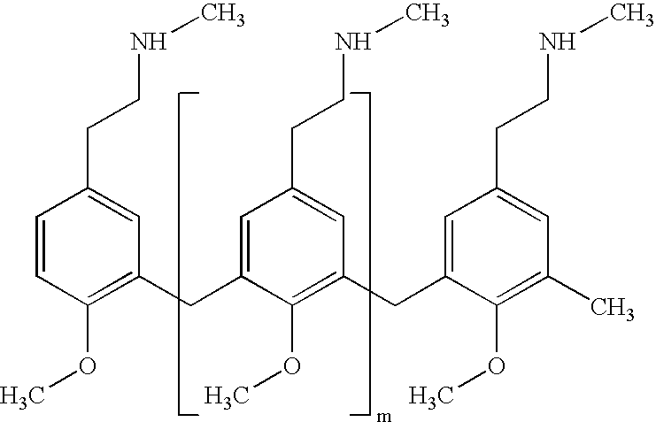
C1=CC(OC)=C(CC2=CC(CCNC)=CC(CC3=CC(CCNC)=CC(C)=C3OC)=C2OC)C=C1CCNC
